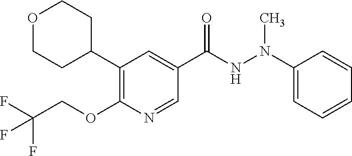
N(C(C1=CC(C2CCOCC2)=C(OCC(F)(F)F)N=C1)=O)N(C)C1=CC=CC=C1
